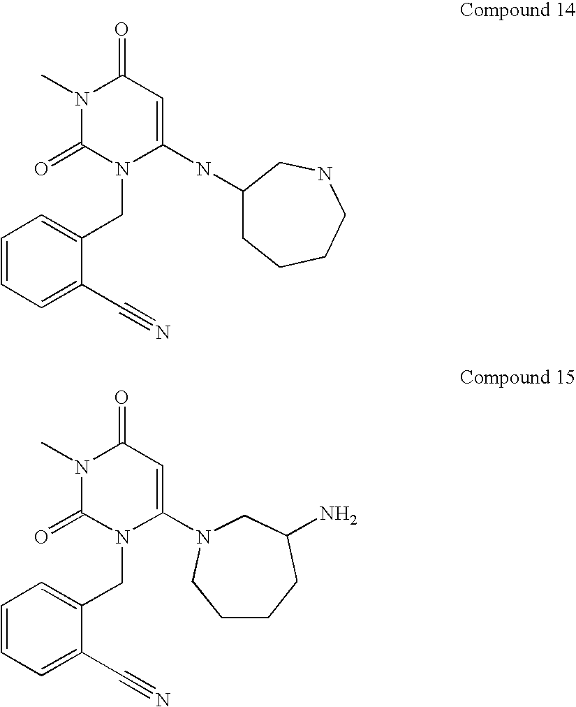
N1(C)C(=O)N(CC2=CC=CC=C2C#N)C(NC2CCCCNC2)=CC1=O.N1(C)C(=O)N(CC2=CC=CC=C2C#N)C(N2CC(N)CCCC2)=CC1=O
